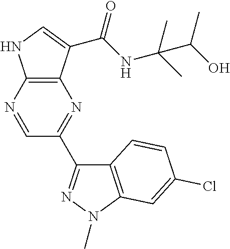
C12=C(N=CC(C3=NN(C)C4=C3C=CC(Cl)=C4)=N1)NC=C2C(NC(C)(C(O)C)C)=O
